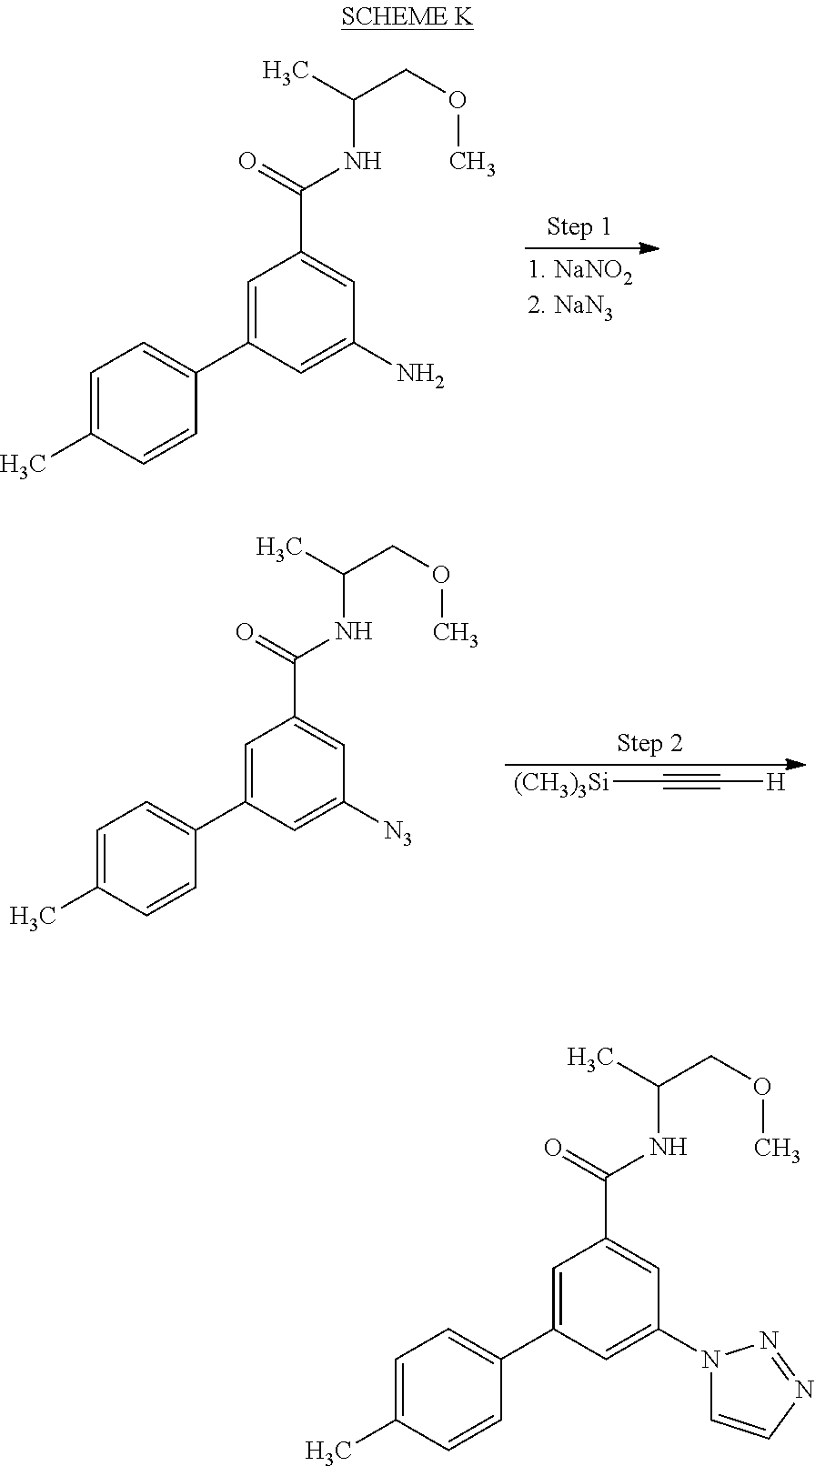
C1=C(C2=CC=C(C)C=C2)C=C(N2C=CN=N2)C=C1C(=O)NC(COC)C.C1=C(C2=CC=C(C)C=C2)C=C(N)C=C1C(=O)NC(COC)C.C1=C(C2=CC=C(C)C=C2)C=C([N3])C=C1C(=O)NC(COC)C.[(CH3)3Si]C#C[H]
